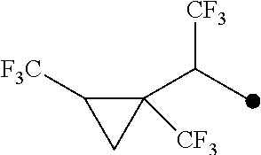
C1([CF3])(C(C)[CF3])C([F3C])C1
